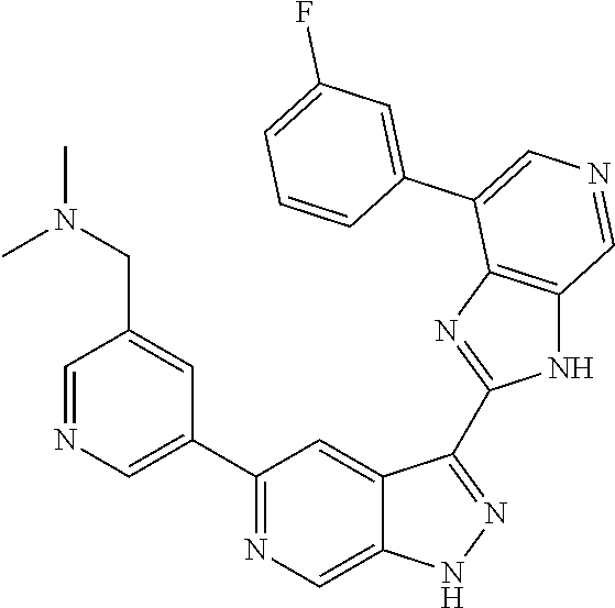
C1(C2=CN=CC(CN(C)C)=C2)=NC=C2C(=C1)C(C1=NC3=C(N1)C=NC=C3C1=CC(F)=CC=C1)=NN2
